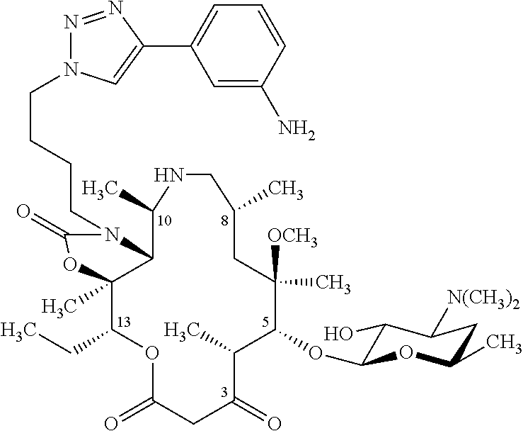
C12C(C)(C(CC)OC(=O)CC(=O)C(C)C(OC3C(O)C([N(CH3)2])CC(C)O3)C([OCH3])(C)CC(C)CNC1C)OC(=O)N2CCCCN1N=NC(C2=CC=CC(N)=C2)=C1
